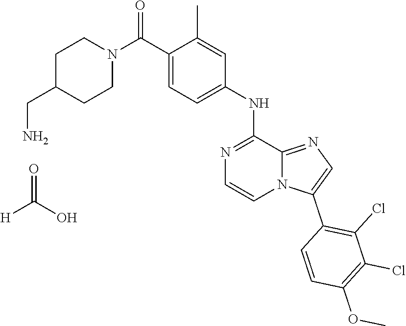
C1(C)=CC(NC2=NC=CN3C2=NC=C3C2=C(Cl)C(Cl)=C(OC)C=C2)=CC=C1C(N1CCC(CN)CC1)=O.[H]C(O)=O
